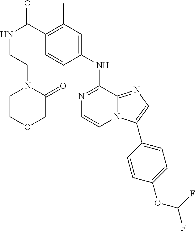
C1(C(=O)NCCN2CCOCC2=O)=C(C)C=C(NC2=NC=CN3C2=NC=C3C2=CC=C(OC(F)F)C=C2)C=C1
